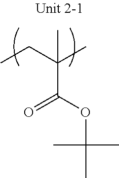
C(C(OC(C)(C)C)=O)(CC)(C)C
